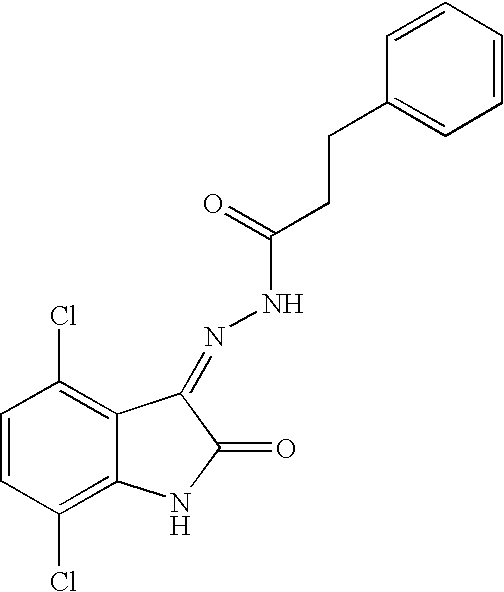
C1=CC(Cl)=C2C(=C1Cl)C(=NNC(=O)CCC1=CC=CC=C1)C(=O)N2
